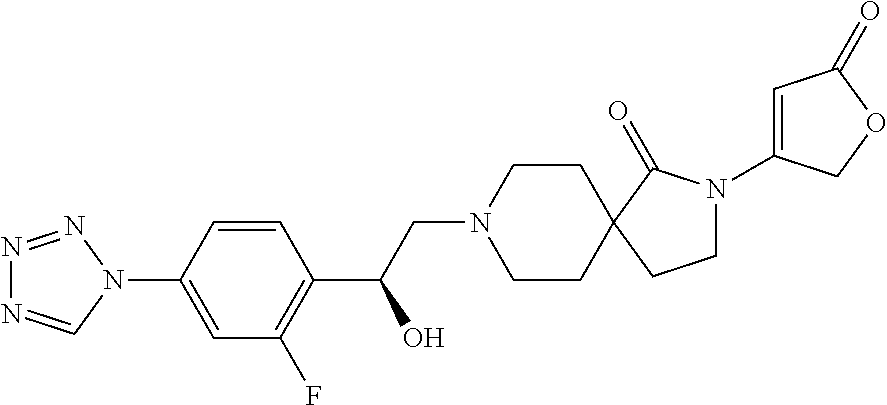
N1=NN(C2=CC(F)=C(C(CN3CCC4(CC3)CCN(C3=CC(=O)OC3)C4=O)O)C=C2)C=N1
